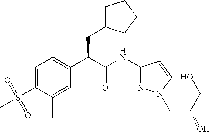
C1=C(S(=O)(C)=O)C(C)=CC(C(C(NC2=NN(CC(O)CO)C=C2)=O)CC2CCCC2)=C1
